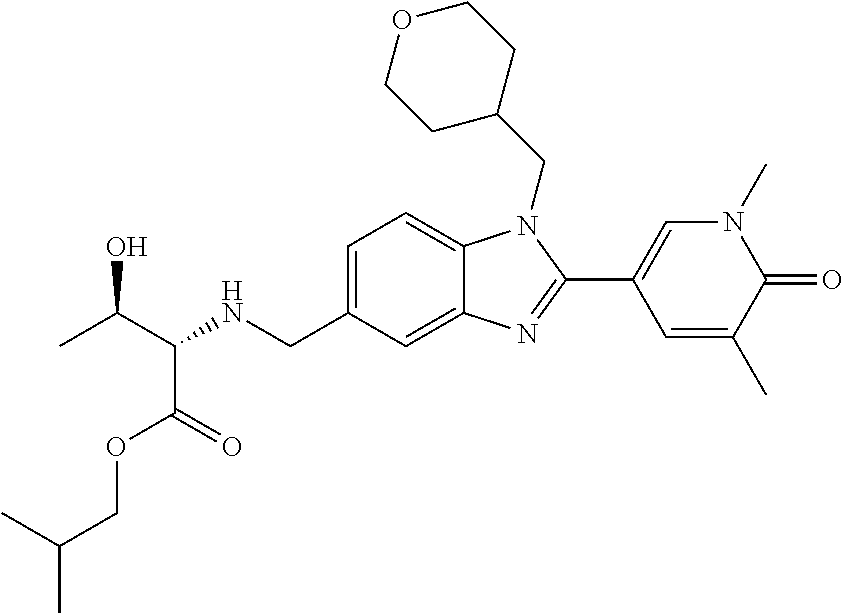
C1=C(CNC(C(C)O)C(=O)OCC(C)C)C=C2C(=C1)N(CC1CCOCC1)C(C1=CN(C)C(=O)C(C)=C1)=N2
